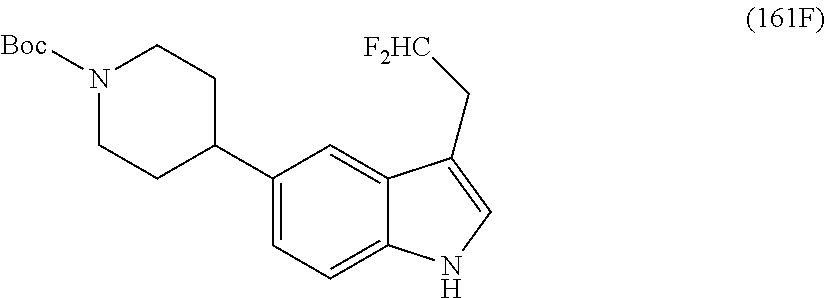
C1(C2CCN([Boc])CC2)=CC=C2C(=C1)C(C[F2HC])=CN2
